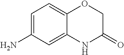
C1=C(N)C=C2C(=C1)OCC(=O)N2
